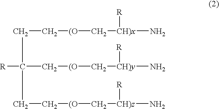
C([R])(C[(O]C[CH)y](N)[R])(CC[(O]C[CH)z](N)[R])CC[(O]C[CH)x]([R])N
